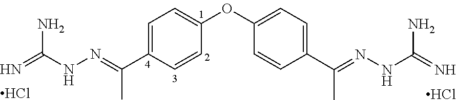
Cl.Cl.C1=C(C(=NNC(=N)N)C)C=CC(OC2=CC=C(C(=NNC(=N)N)C)C=C2)=C1
